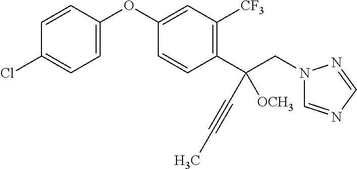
C1=C(OC2=CC([CF3])=C(C(CN3C=NC=N3)([OCH3])C#CC)C=C2)C=CC(Cl)=C1
